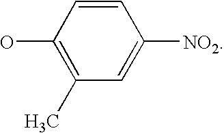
C1=C([NO2])C=CC(O)=C1C
